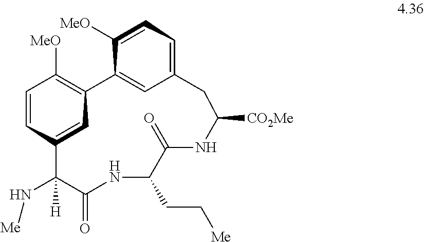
C1=CC2=CC(=C1[MeO])C1=CC(=CC=C1[MeO])CC([CO2Me])NC(=O)C(CC[Me])NC(=O)C2(N[Me])[H]
